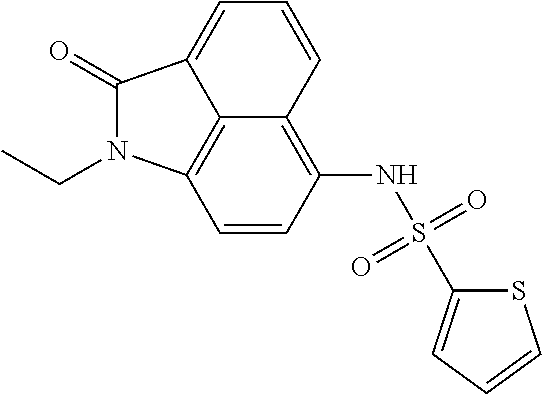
C12=C(NS(=O)(=O)C3=CC=CS3)C=CC3=C1C(=CC=C2)C(=O)N3CC
